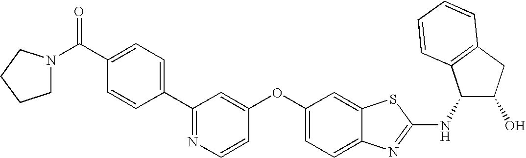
N1=C(C2=CC=C(C(N3CCCC3)=O)C=C2)C=C(OC2=CC=C3C(=C2)SC(NC2C(O)CC4=C2C=CC=C4)=N3)C=C1
